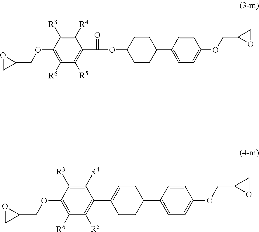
C1([R4])=C([R3])C(OCC2OC2)=C([R6])C([R5])=C1C(OC1CCC(C2=CC=C(OCC3OC3)C=C2)CC1)=O.C1([R4])=C([R3])C(OCC2OC2)=C([R6])C([R5])=C1C1=CCC(C2=CC=C(OCC3OC3)C=C2)CC1
